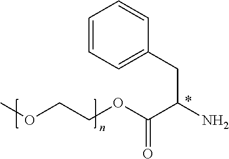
COCCOC(C(N)CC1=CC=CC=C1)=O
